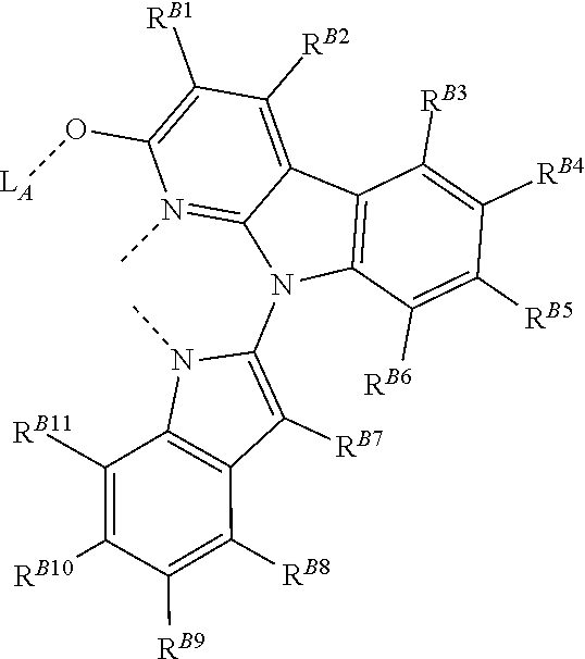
O(C1=C([RB1])C([RB2])=C2C3=C(C([RB6])=C([RB5])C([RB4])=C3[RB3])N(C3=C([RB7])C4=C(N3C)C([RB11])=C([RB10])C([RB9])=C4[RB8])C2=N1C)[LA]
